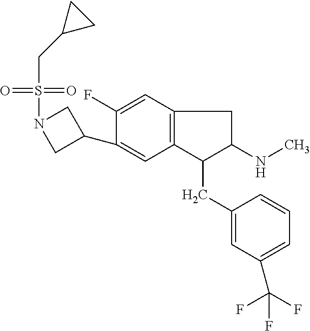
C1(C2=CC3=C(C=C2F)CC(NC)C3CC2=CC(C(F)(F)F)=CC=C2)CN(S(=O)(=O)CC2CC2)C1
